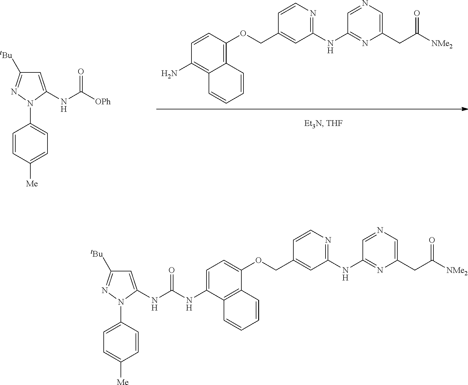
C1=C(NC([OPh])=O)N(C2=CC=C([Me])C=C2)N=C1[tBu].C1=CC(OCC2=CC(NC3=NC(CC([NMe2])=O)=CN=C3)=NC=C2)=C2C(=C1N)C=CC=C2.C1=C(NC(NC2=CC([tBu])=NN2C2=CC=C([Me])C=C2)=O)C2=C(C(OCC3=CC(NC4=NC(CC([NMe2])=O)=CN=C4)=NC=C3)=C1)C=CC=C2
